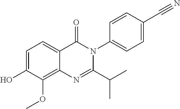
C1=C(O)C(OC)=C2C(=C1)C(=O)N(C1=CC=C(C#N)C=C1)C(C(C)C)=N2
